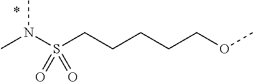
N(C)(S(CCCCCOC)(=O)=O)C
